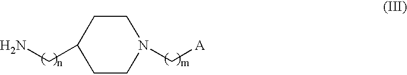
C1(CN)CCN(C[A])CC1
